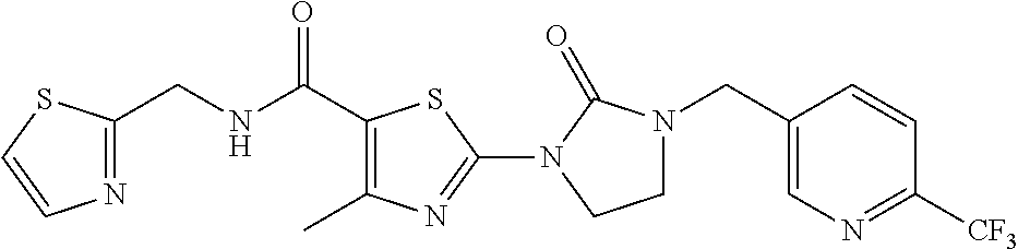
N1=C(CNC(C2=C(C)N=C(N3C(=O)N(CC4=CN=C([CF3])C=C4)CC3)S2)=O)SC=C1
